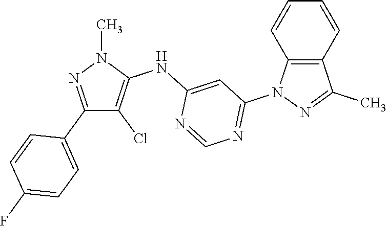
C1(C2=CC=C(F)C=C2)=NN(C)C(NC2=CC(N3C4=C(C(C)=N3)C=CC=C4)=NC=N2)=C1Cl
